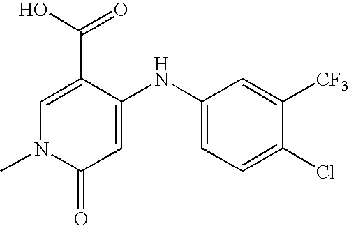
C1(C(=O)O)=CN(C)C(=O)C=C1NC1=CC=C(Cl)C([CF3])=C1
